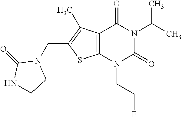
C12=C(N(CCF)C(=O)N(C(C)C)C1=O)SC(CN1C(=O)NCC1)=C2C
